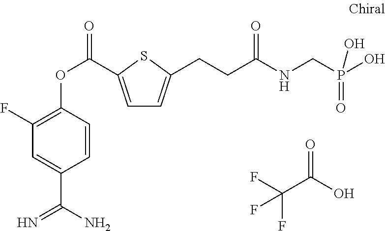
FC(C(O)=O)(F)F.C1=C(C(OC2=C(F)C=C(C(N)=N)C=C2)=O)SC(CCC(NCP(O)(=O)O)=O)=C1
